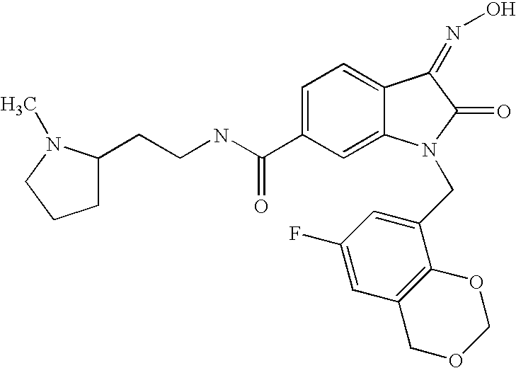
C1=C(C(NCCC2CCCN2C)=O)C=C2C(=C1)C(=NO)C(=O)N2CC1=CC(F)=CC2=C1OCOC2
